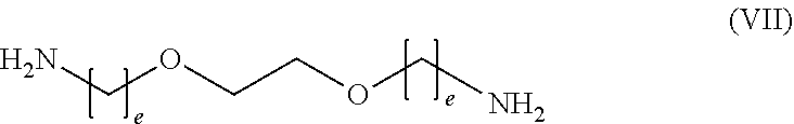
C(OCCOCN)N
